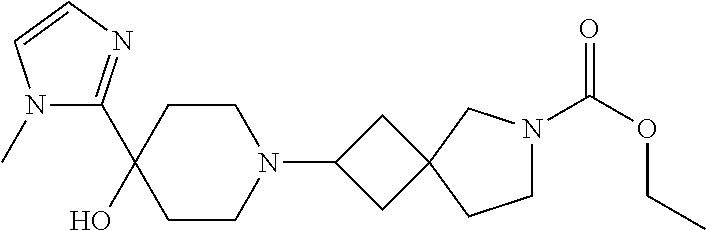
OC1(C2=NC=CN2C)CCN(C2CC3(C2)CCN(C(OCC)=O)C3)CC1
